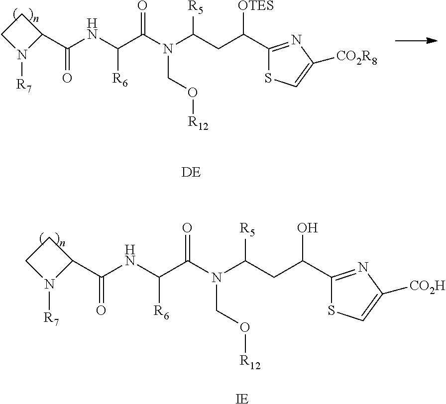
C1CN([R7])C1C(NC(C(N(C(CC(C1=NC([CO2H])=CS1)O)[R5])CO[R12])=O)[R6])=O.[IE].C1CN([R7])C1C(NC(C(N(C(CC(C1=NC([CO2R8])=CS1)[OTES])[R5])CO[R12])=O)[R6])=O.[DE]
